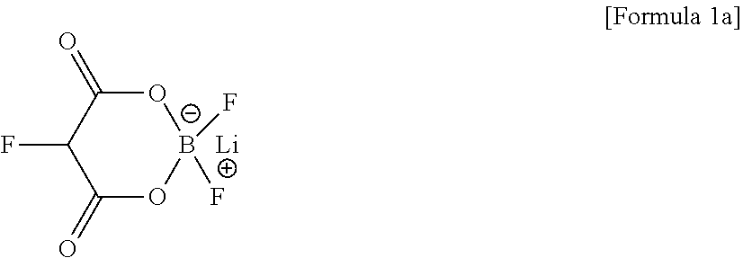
O1C(=O)C(F)C(=O)O[B-]1(F)F.[Li]
